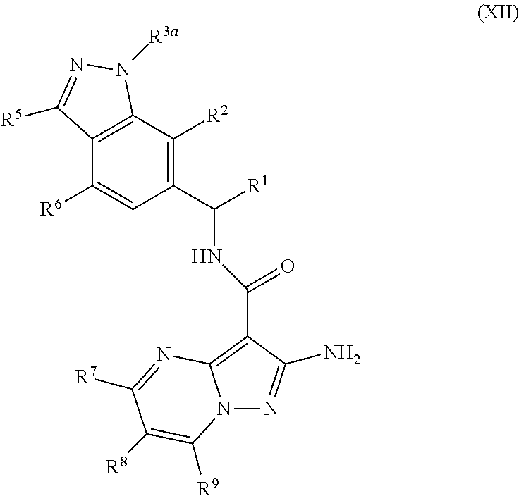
C1([R6])=CC(C(NC(=O)C2=C3N(N=C2N)C([R9])=C([R8])C([R7])=N3)[R1])=C([R2])C2=C1C([R5])=NN2[R3a]
